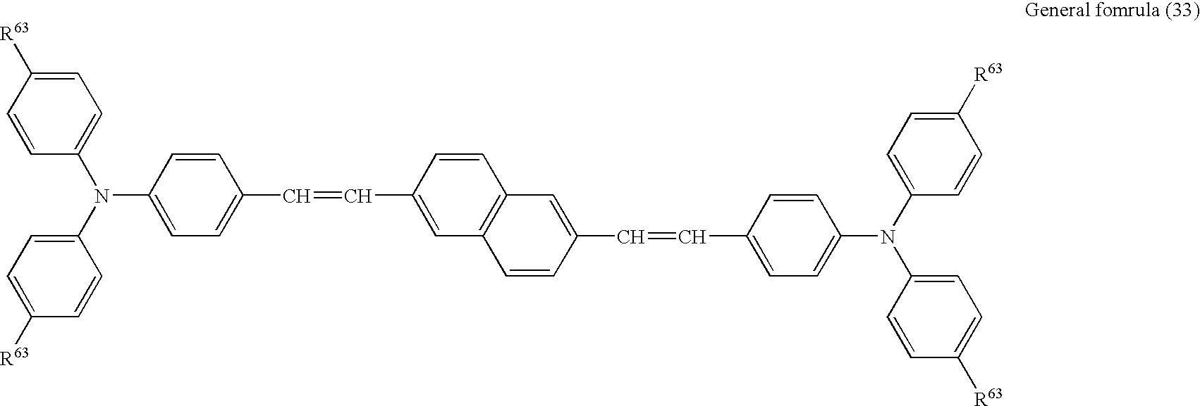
C1(N(C2=CC=C(C=CC3=CC4=C(C=C3)C=C(C=CC3=CC=C(N(C5=CC=C([R63])C=C5)C5=CC=C([R63])C=C5)C=C3)C=C4)C=C2)C2=CC=C([R63])C=C2)=CC=C([R63])C=C1
